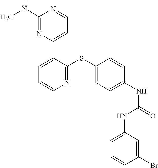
C1(NC)=NC(C2=CC=CN=C2SC2=CC=C(NC(=O)NC3=CC=CC(Br)=C3)C=C2)=CC=N1
